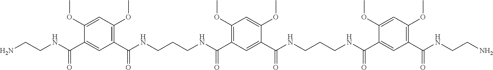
C1(OC)=C(C(NCCCNC(C2=C(OC)C=C(OC)C(C(NCCN)=O)=C2)=O)=O)C=C(C(NCCCNC(C2=CC(C(NCCN)=O)=C(OC)C=C2OC)=O)=O)C(OC)=C1
